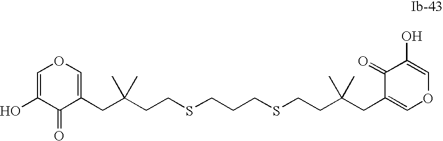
C1=C(O)C(=O)C(CC(CCSCCCSCCC(CC2=COC=C(O)C2=O)(C)C)(C)C)=CO1
